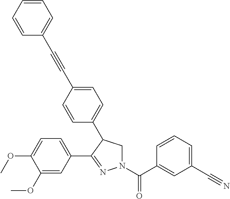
C1=C(C2=NN(C(C3=CC(C#N)=CC=C3)=O)CC2C2=CC=C(C#CC3=CC=CC=C3)C=C2)C=C(OC)C(OC)=C1
